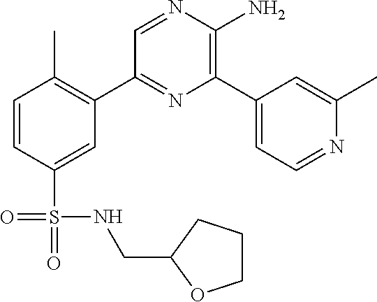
C1=CC(S(=O)(=O)NCC2CCCO2)=CC(C2=NC(C3=CC=NC(C)=C3)=C(N)N=C2)=C1C
